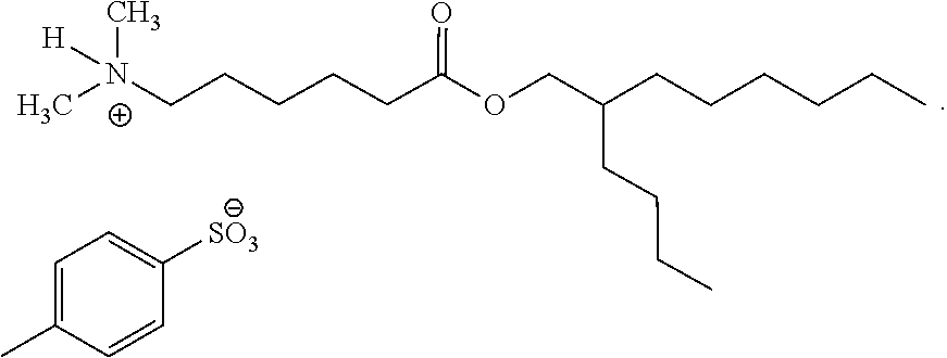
[N+](C)(CCCCCC(OCC(CCCC)CCCCCC)=O)(C)[H].C1=C(C)C=CC([SO3])=C1
